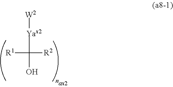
[W2][Yax2]C([R2])([R1])O
